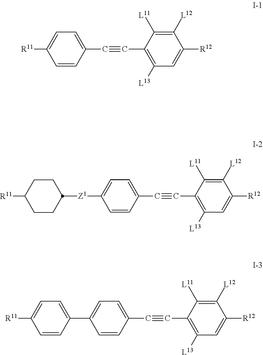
C1=CC(C#CC2=C([L13])C=C([R12])C([L12])=C2[L11])=CC=C1[R11].C1=CC(C#CC2=C([L13])C=C([R12])C([L12])=C2[L11])=CC=C1[Z1]C1CCC([R11])CC1.C1=CC(C#CC2=C([L13])C=C([R12])C([L12])=C2[L11])=CC=C1C1=CC=C([R11])C=C1
